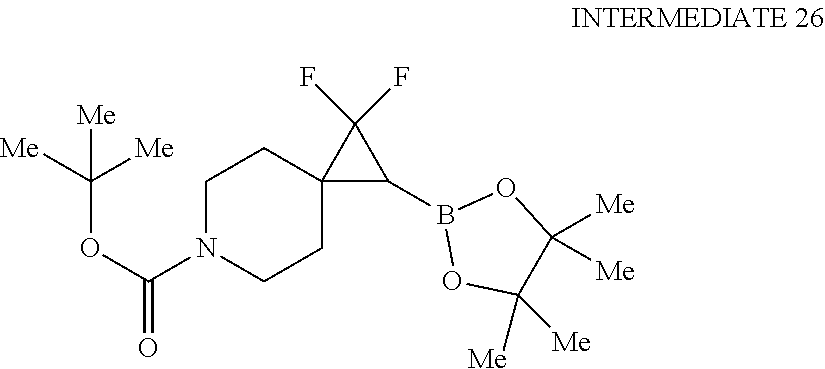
C1N(C(OC([Me])([Me])[Me])=O)CCC2(C1)C(B1OC([Me])([Me])C([Me])([Me])O1)C2(F)F
